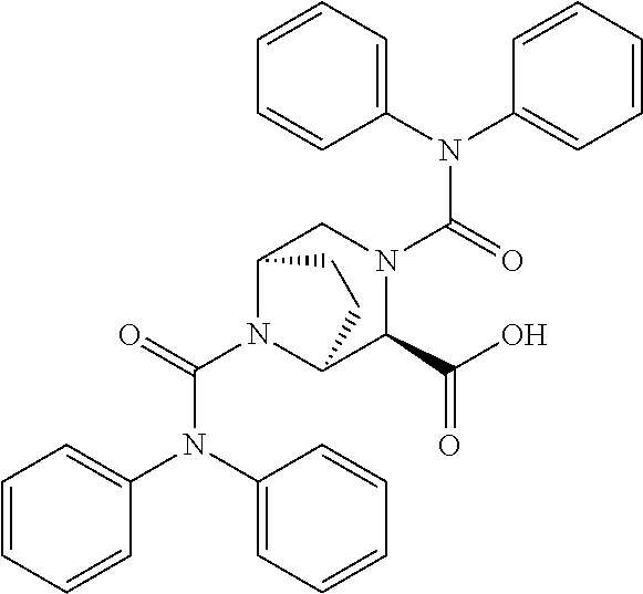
C1(N(C2=CC=CC=C2)C(=O)N2CC3N(C(=O)N(C4=CC=CC=C4)C4=CC=CC=C4)C(C2C(O)=O)CC3)=CC=CC=C1
